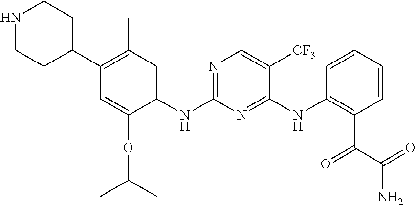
N1CCC(C2=C(C)C=C(NC3=NC=C([CF3])C(NC4=C(C(=O)C(=O)N)C=CC=C4)=N3)C(OC(C)C)=C2)CC1
